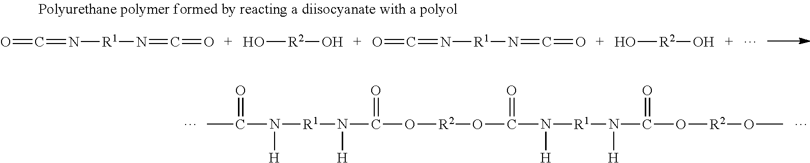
CC(N([R1]N(C(O[R2]OC(N([R1]N(C(O[R2]OC)=O)[H])[H])=O)=O)[H])[H])=O.O=C=N[R1]N=C=O.O[R2]O.O=C=N[R1]N=C=O.O[R2]O
